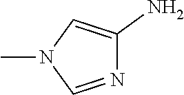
CN1C=NC(N)=C1
